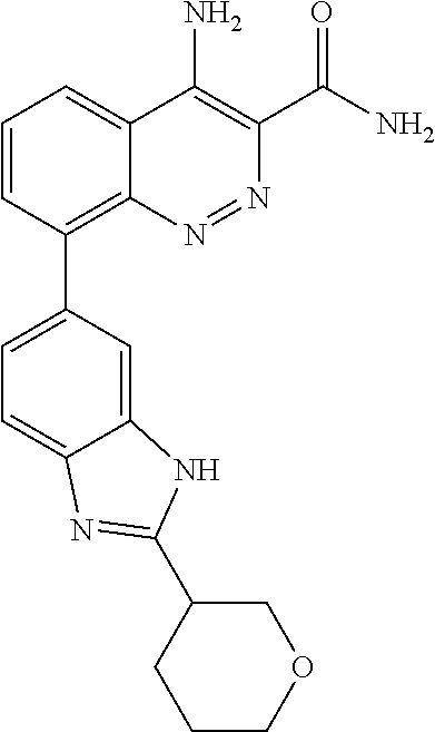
C1=CC(C2=CC=C3C(=C2)NC(C2CCCOC2)=N3)=C2C(=C1)C(N)=C(C(N)=O)N=N2
